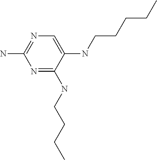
N1=C(NCCCC)C(NCCCCC)=CN=C1N
